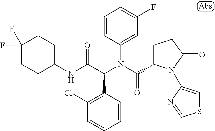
C1=CC(N(C(=O)C2CCC(=O)N2C2=CSC=N2)C(C(NC2CCC(F)(F)CC2)=O)C2=C(Cl)C=CC=C2)=CC(F)=C1
